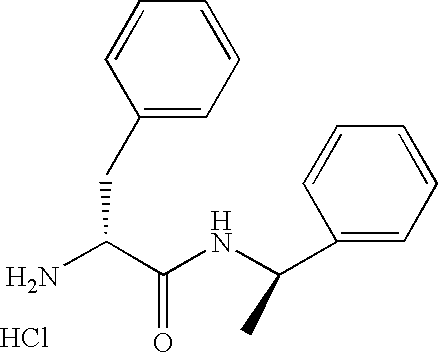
Cl.NC(C(NC(C1=CC=CC=C1)C)=O)CC1=CC=CC=C1
